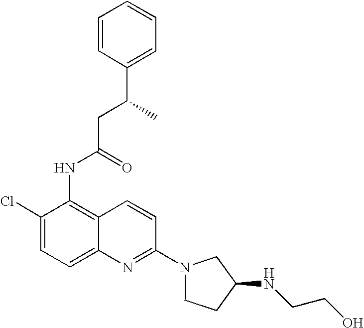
C1=CC(C(CC(NC2=C3C(=CC=C2Cl)N=C(N2CCC(NCCO)C2)C=C3)=O)C)=CC=C1
